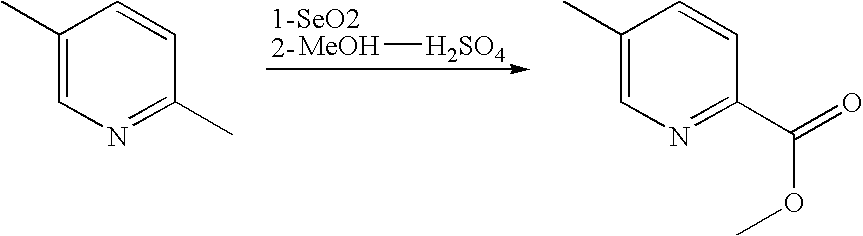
[MeOH][H2SO4].C1(C)=CN=C(C)C=C1.C1(C)=CN=C(C(=O)OC)C=C1
